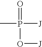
CP(=O)([J])O[J]
